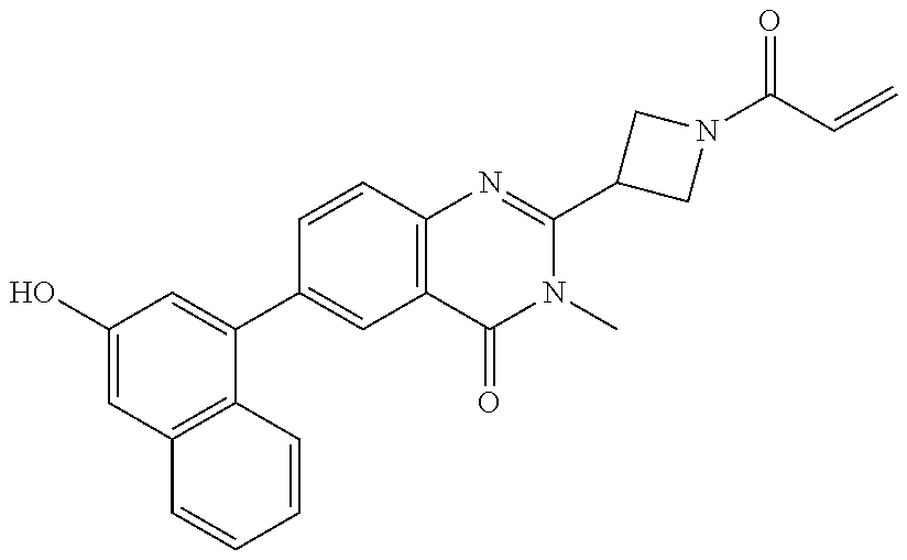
C1(O)=CC2=C(C(C3=CC4=C(C=C3)N=C(C3CN(C(C=C)=O)C3)N(C)C4=O)=C1)C=CC=C2
